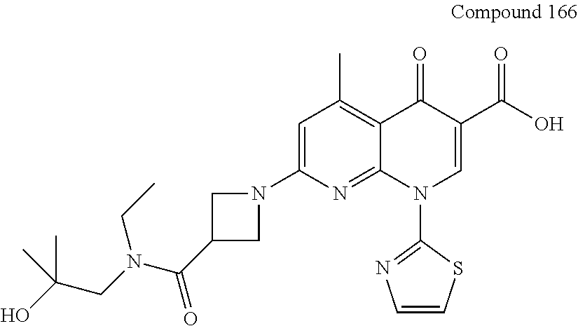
OC(CN(C(=O)C1CN(C2=CC(C)=C3C(=N2)N(C2=NC=CS2)C=C(C(O)=O)C3=O)C1)CC)(C)C
